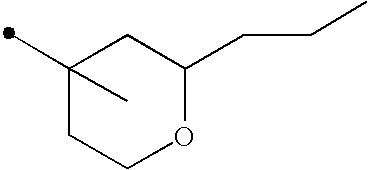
C1(C)(C)CCOC(CCC)C1
